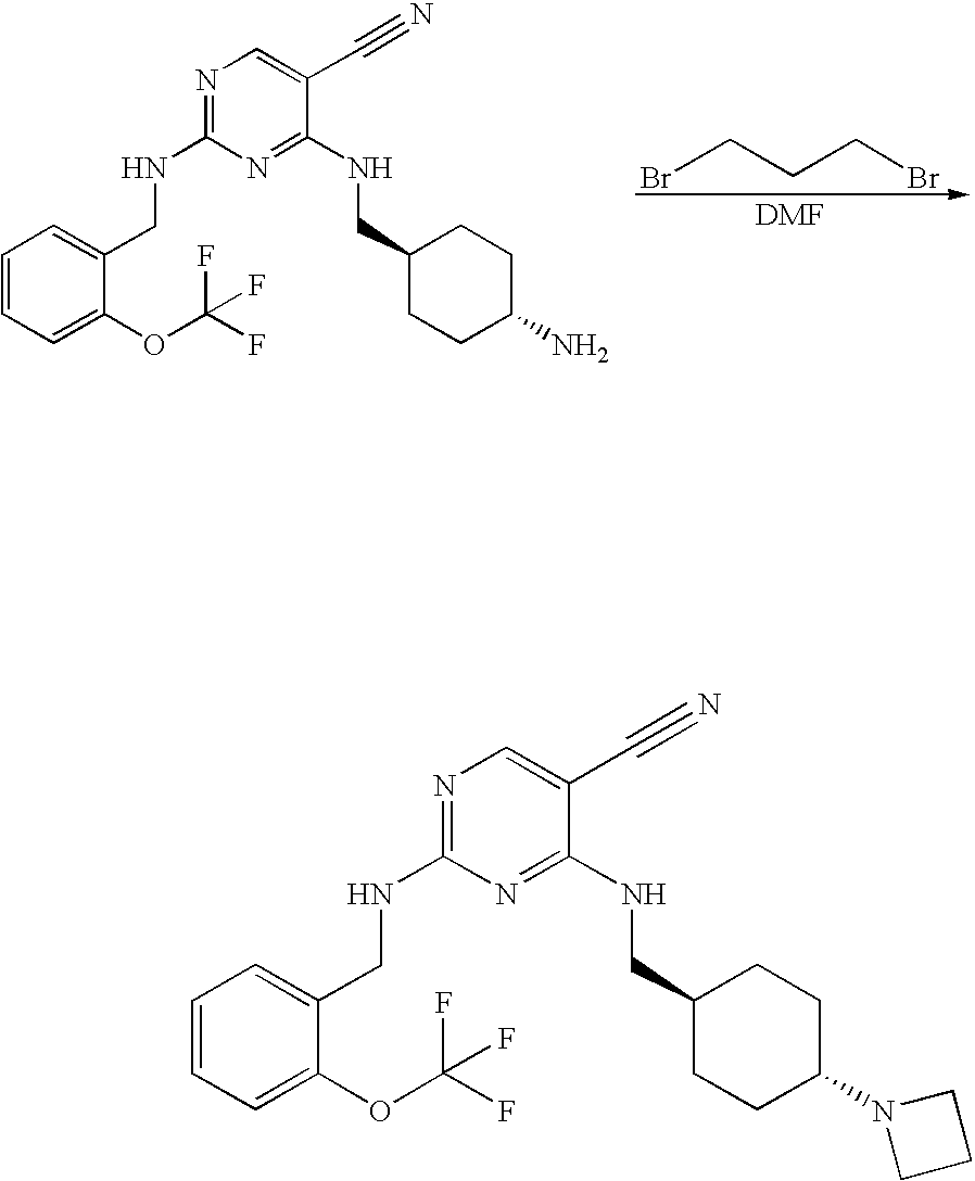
N1=C(NCC2=CC=CC=C2OC(F)(F)F)N=C(NCC2CCC(N3CCC3)CC2)C(C#N)=C1.N1=C(NCC2=CC=CC=C2OC(F)(F)F)N=C(NCC2CCC(N)CC2)C(C#N)=C1.[DMF].BrCCCBr
